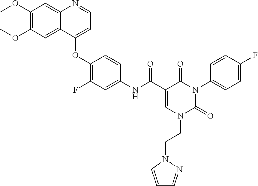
C1(OC)=C(OC)C=C2C(=C1)N=CC=C2OC1=C(F)C=C(NC(C2=CN(CCN3C=CC=N3)C(=O)N(C3=CC=C(F)C=C3)C2=O)=O)C=C1
